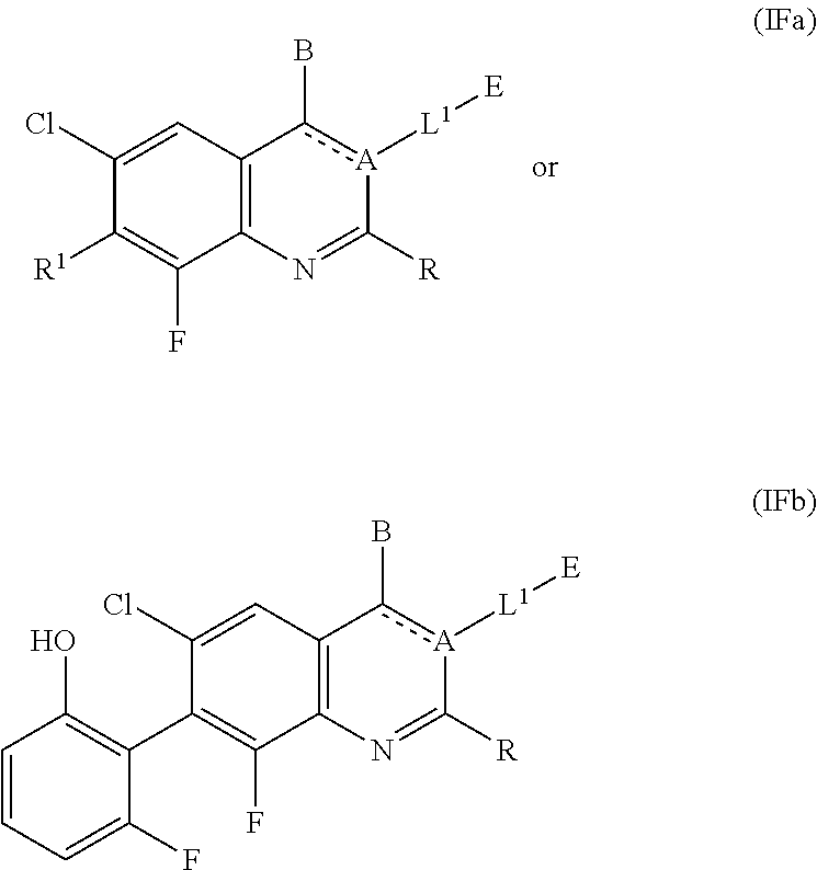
C12=C(N=C([R])[A]([L1][E])c1B)C(F)=C([R1])C(Cl)=C2.C12=C(N=C([R])[A]([L1][E])c1B)C(F)=C(C1=C(O)C=CC=C1F)C(Cl)=C2
